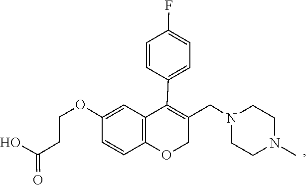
C1CN(CC2=C(C3=CC=C(F)C=C3)C3=C(OC2)C=CC(OCCC(O)=O)=C3)CCN1C
